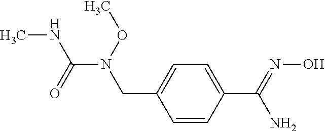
O(N(C(NC)=O)CC1=CC=C(C(N)=NO)C=C1)C
